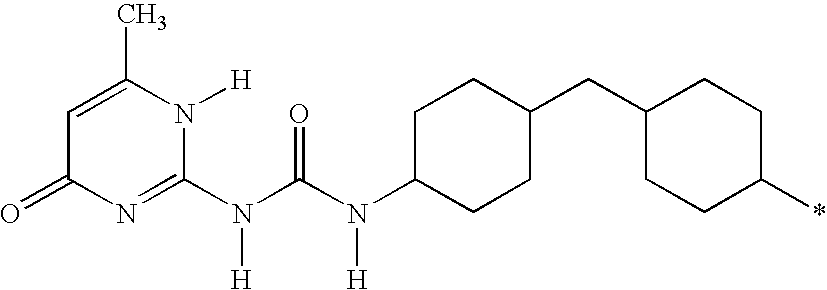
C1=C(C)N([H])C(N(C(N(C2CCC(CC3CCC(*)CC3)CC2)[H])=O)[H])=NC1=O
